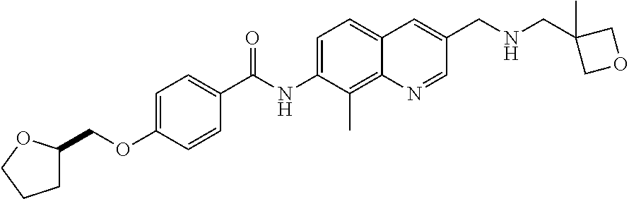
C1C(COC2=CC=C(C(NC3=CC=C4C(=C3C)N=CC(CNCC3(C)COC3)=C4)=O)C=C2)OCC1
